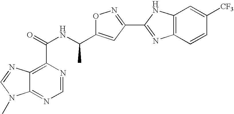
C12=NC=NC(C(=O)NC(C3=CC(C4=NC5=C(N4)C=C([CF3])C=C5)=NO3)C)=C1N=CN2C
